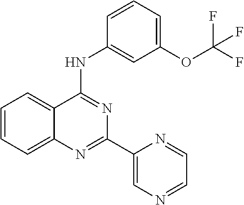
C12=CC=CC=C1C(NC1=CC(OC(F)(F)F)=CC=C1)=NC(C1=CN=CC=N1)=N2
